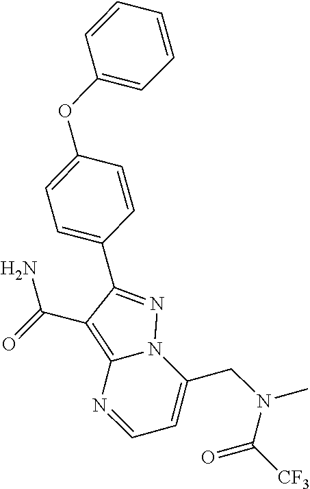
C12=C(C(N)=O)C(C3=CC=C(OC4=CC=CC=C4)C=C3)=NN1C(CN(C(=O)[CF3])C)=CC=N2
